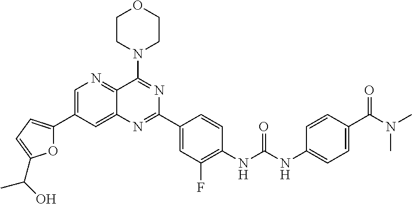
C1=C(C2=CC=C(C(O)C)O2)C=C2C(=N1)C(N1CCOCC1)=NC(C1=CC(F)=C(NC(NC3=CC=C(C(N(C)C)=O)C=C3)=O)C=C1)=N2
